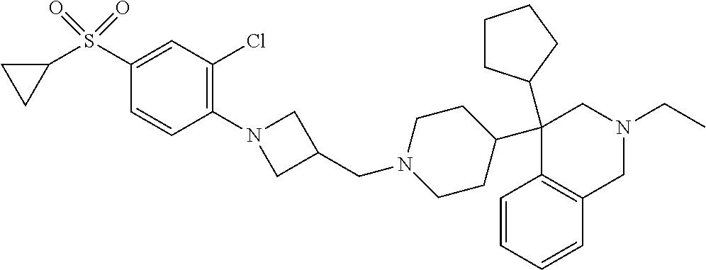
C1(C2CCCC2)(C2CCN(CC3CN(C4=C(Cl)C=C(S(=O)(=O)C5CC5)C=C4)C3)CC2)C2=C(CN(CC)C1)C=CC=C2
